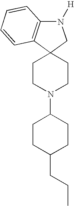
C12(CCN(C3CCC(CCC)CC3)CC1)CN([H])C1=C2C=CC=C1
